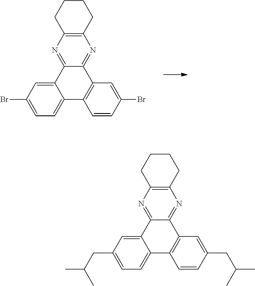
C1=C(Br)C=C2C(=C1)C1=C(C3=NC4=C(N=C23)CCCC4)C=C(Br)C=C1.C1=C(CC(C)C)C=C2C(=C1)C1=C(C3=NC4=C(N=C23)CCCC4)C=C(CC(C)C)C=C1
